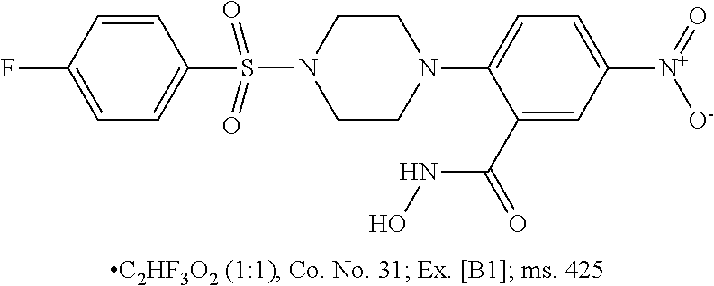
N1(C2=CC=C([N+](=O)[O-])C=C2C(=O)NO)CCN(S(=O)(=O)C2=CC=C(F)C=C2)CC1
